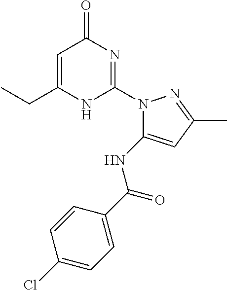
C1=C(CC)NC(N2C(NC(C3=CC=C(Cl)C=C3)=O)=CC(C)=N2)=NC1=O
